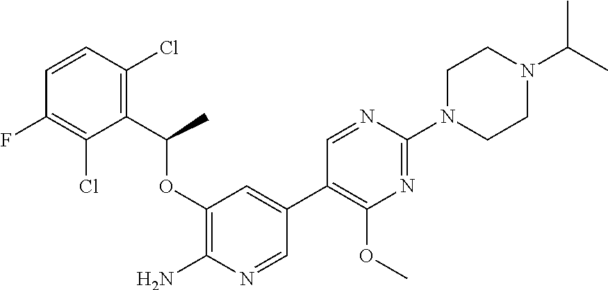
C1(OC(C2=C(Cl)C=CC(F)=C2Cl)C)=C(N)N=CC(C2=C(OC)N=C(N3CCN(C(C)C)CC3)N=C2)=C1
